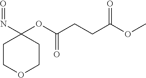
C1COCCC1(N=O)OC(CCC(=O)OC)=O
